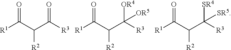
[R1]C(C(C([R3])=O)[R2])=O.[R1]C(C(C([R3])([OR4])[OR5])[R2])=O.[R1]C(C(C([R3])([SR4])[SR5])[R2])=O
